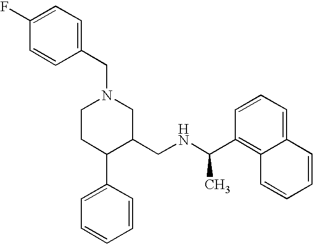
C1CC(C2=CC=CC=C2)C(CNC(C2=C3C(=CC=C2)C=CC=C3)C)CN1CC1=CC=C(F)C=C1
